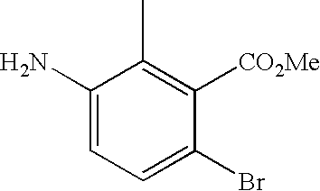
C1(N)=CC=C(Br)C([CO2Me])=C1C
